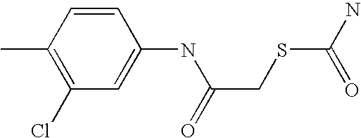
C1=C(NC(CSC(N)=O)=O)C=CC(C)=C1Cl
